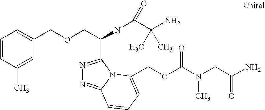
C1=CC(C)=CC(COCC(C2=NN=C3N2C(COC(N(CC(=O)N)C)=O)=CC=C3)NC(C(N)(C)C)=O)=C1
